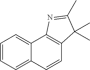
C12=CC=CC=C1C=CC1=C2N=C(C)C1(C)C
